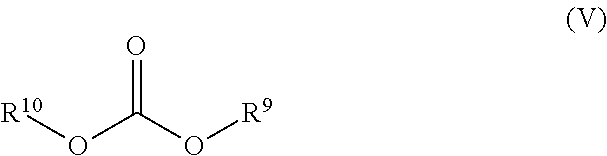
C(O[R10])(O[R9])=O
